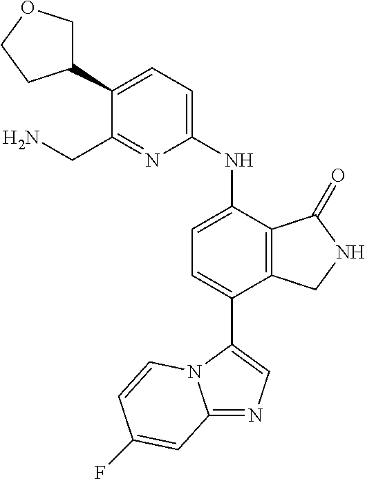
C12=NC=C(C3=CC=C(NC4=CC=C(C5COCC5)C(CN)=N4)C4=C3CNC4=O)N1C=CC(F)=C2
